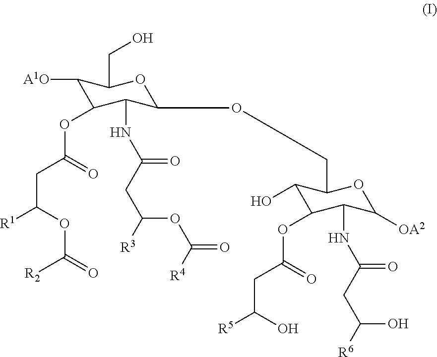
[A1O]C1C(OC(CC([R1])OC(=O)[R2])=O)C(NC(CC([R3])OC(=O)[R4])=O)C(OCC2C(O)C(OC(=O)CC([R5])O)C(NC(CC([R6])O)=O)C([OA2])O2)OC1CO
